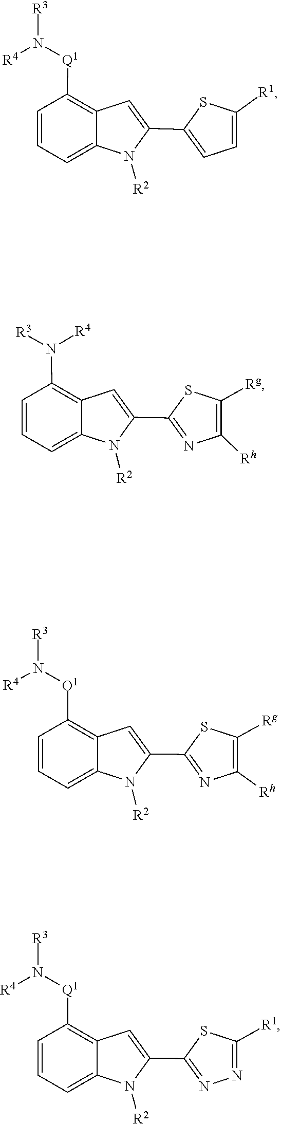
N([R3])([R4])[O1]C1=C2C=C(C3=NC([Rh])=C([Rg])S3)N([R2])C2=CC=C1.[R3]N([R4])[Q1]C1=C2C=C(C3=CC=C([R1])S3)N([R2])C2=CC=C1.C1(N([R3])[R4])=C2C=C(C3=NC([Rh])=C([Rg])S3)N([R2])C2=CC=C1.[R2]N1C(C2=NN=C([R1])S2)=CC2=C([Q1]N([R3])[R4])C=CC=C12
